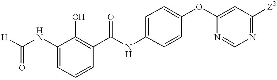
[H]C(NC1=CC=CC(C(NC2=CC=C(OC3=CC([Z2])=NC=N3)C=C2)=O)=C1O)=O
